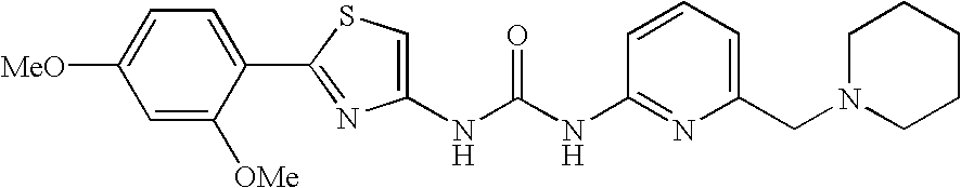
C1=CC(NC(NC2=CSC(C3=CC=C([MeO])C=C3[OMe])=N2)=O)=NC(CN2CCCCC2)=C1
